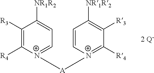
C1([R3])=C([R4])[N+]([A][N+]2=C([R4])C([R3])=C([NR1R2])C=C2)=CC=C1[NR1R2]
